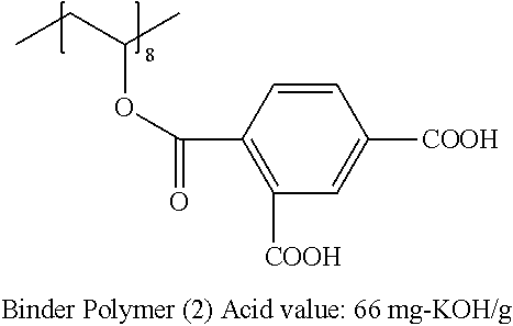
C(OC(=O)C1=C([COOH])C=C([COOH])C=C1)(C)CC
